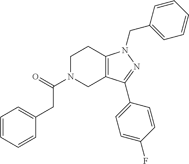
C1N(C(=O)CC2=CC=CC=C2)CC2=C(C1)N(CC1=CC=CC=C1)N=C2C1=CC=C(F)C=C1
